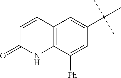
C1=CC2=C(NC1=O)C([Ph])=CC(C(C)(C)C)=C2
